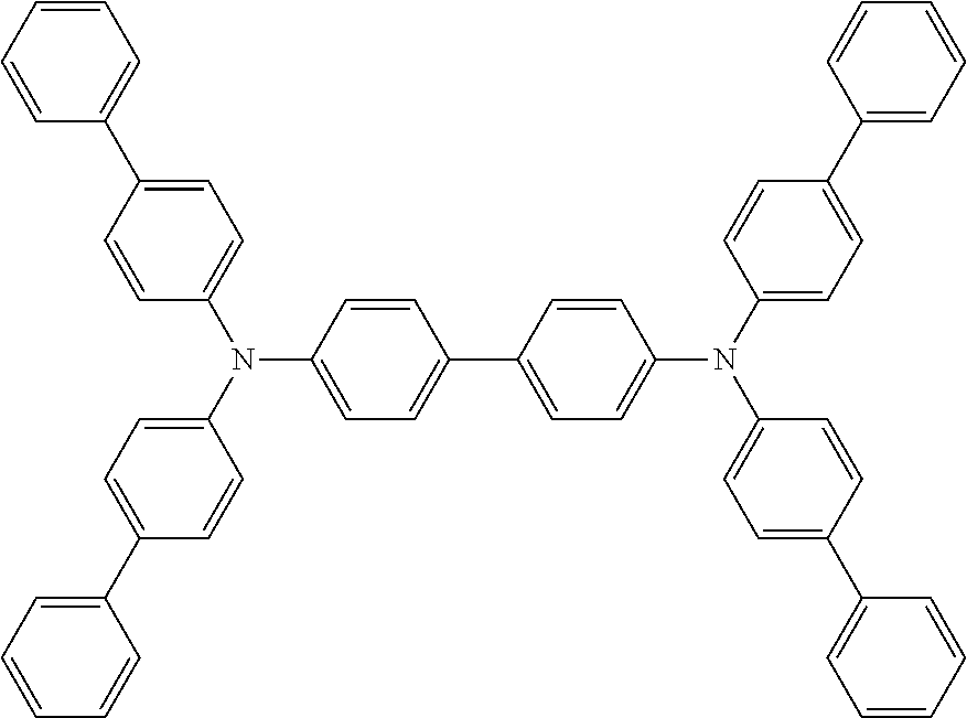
C1=CC=C(C2=CC=C(N(C3=CC=C(C4=CC=CC=C4)C=C3)C3=CC=C(C4=CC=C(N(C5=CC=C(C6=CC=CC=C6)C=C5)C5=CC=C(C6=CC=CC=C6)C=C5)C=C4)C=C3)C=C2)C=C1
